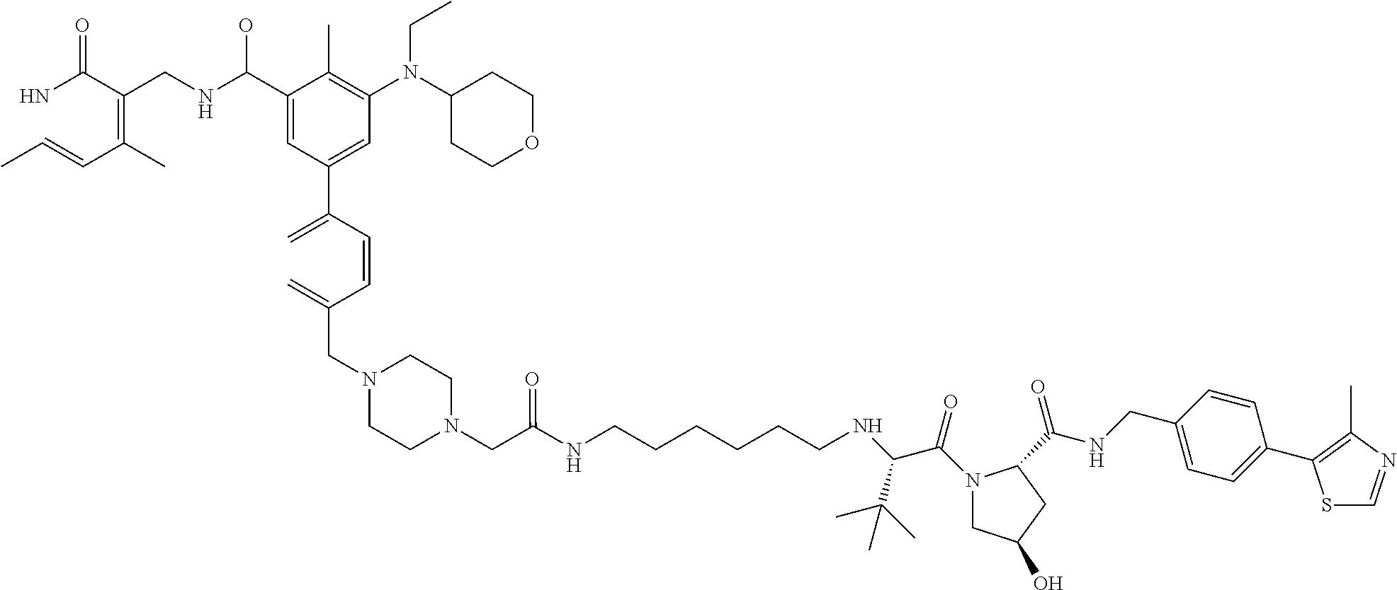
NC(C(=C(C=CC)C)CNC(C1=CC(C(=C)C=CC(=C)CN2CCN(CC(NCCCCCCNC(C(N3CC(O)CC3C(NCC3=CC=C(C4=C(C)N=CS4)C=C3)=O)=O)C(C)(C)C)=O)CC2)=CC(N(C2CCOCC2)CC)=C1C)O)=O
